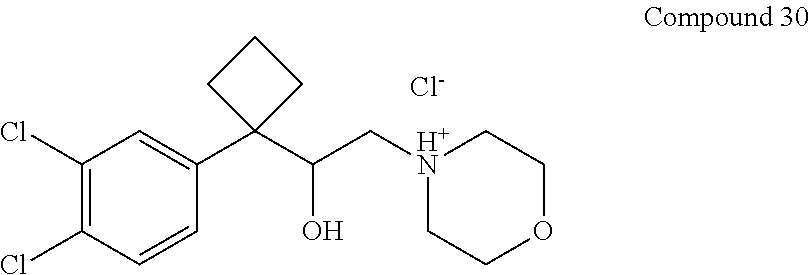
C1(Cl)=C(Cl)C=CC(C2(C(C[H+N]3CCOCC3)O)CCC2)=C1.[Cl-]
